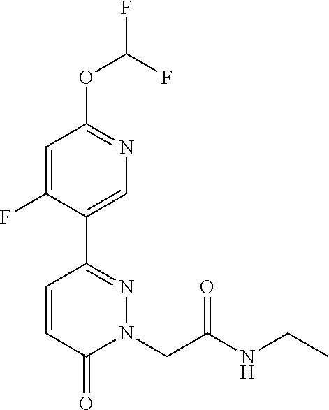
C1=C(F)C(C2=NN(CC(NCC)=O)C(=O)C=C2)=CN=C1OC(F)F
